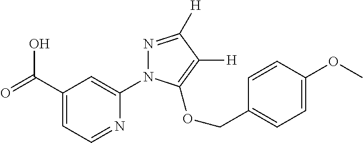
C1(C(=O)O)=CC=NC(N2N=C([H])C([H])=C2OCC2=CC=C(OC)C=C2)=C1
